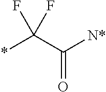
*C(C([N*])=O)(F)F
